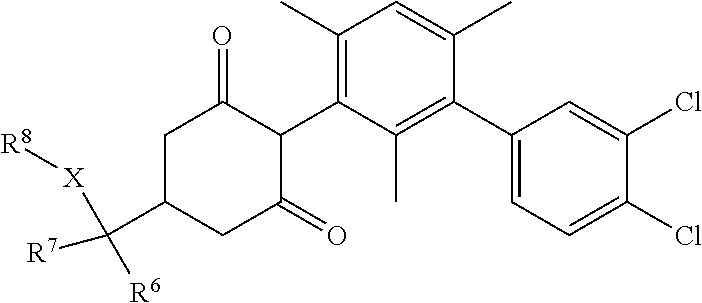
C1(C2=CC=C(Cl)C(Cl)=C2)=C(C)C(C2C(=O)CC(C([R7])([R6])[X][R8])CC2=O)=C(C)C=C1C
